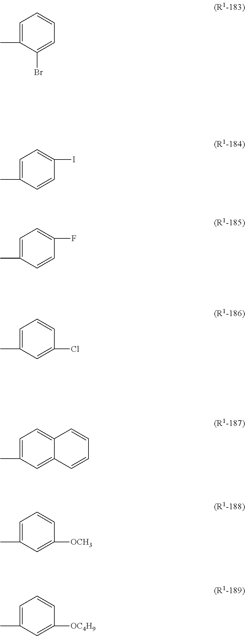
C1=C(C)C(Br)=CC=C1.C1=C(C)C=CC(I)=C1.C1=C(C)C=CC(F)=C1.C1=C(C)C=C(Cl)C=C1.C1=C(C)C=C2C(=C1)C=CC=C2.C1=C(C)C=C([OCH3])C=C1.C1=C(C)C=C([OC4H9])C=C1
